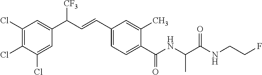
N(C(=O)C1=CC=C(C=CC([CF3])C2=CC(Cl)=C(Cl)C(Cl)=C2)C=C1C)C(C(NCCF)=O)C
